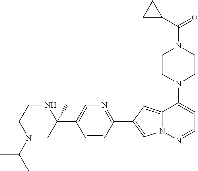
N1(C2=CC=NN3C2=CC(C2=NC=C(C4(C)NCCN(C(C)C)C4)C=C2)=C3)CCN(C(=O)C2CC2)CC1
